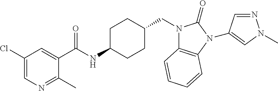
C1(C(NC2CCC(CN3C4=C(N(C5=CN(C)N=C5)C3=O)C=CC=C4)CC2)=O)=CC(Cl)=CN=C1C
